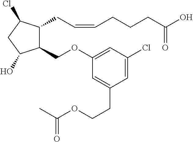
C1(COC2=CC(Cl)=CC(CCOC(C)=O)=C2)C(CC=CCCCC(O)=O)C(Cl)CC1O
